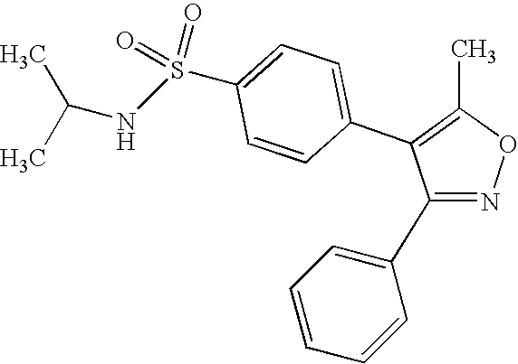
C1(C2=CC=CC=C2)=NOC(C)=C1C1=CC=C(S(NC(C)C)(=O)=O)C=C1
